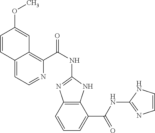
C1=C2C(=C(C(NC3=NC4=C(N3)C(C(NC3=NC=CN3)=O)=CC=C4)=O)N=C1)C=C(OC)C=C2
